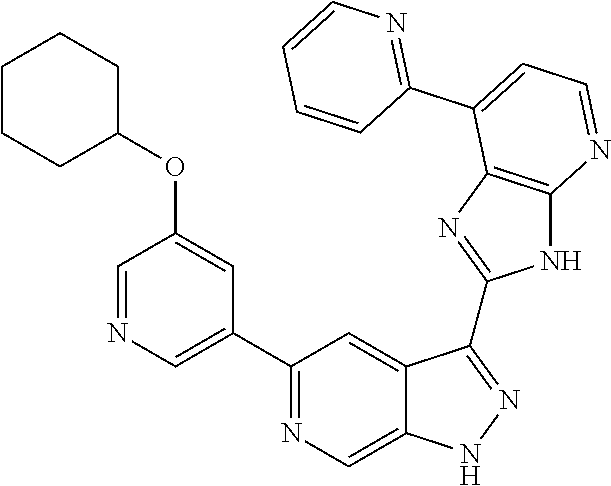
C1(C2=NC=C3C(=C2)C(C2=NC4=C(N2)N=CC=C4C2=NC=CC=C2)=NN3)=CN=CC(OC2CCCCC2)=C1
